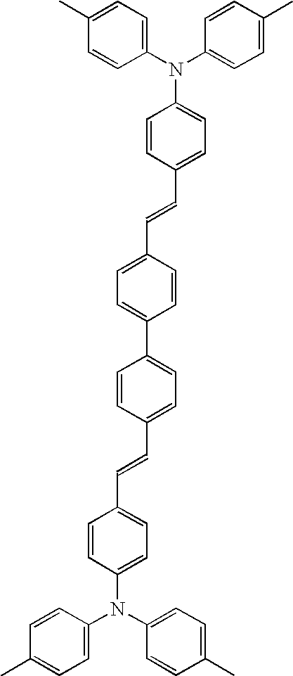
C1(C)=CC=C(N(C2=CC=C(C)C=C2)C2=CC=C(C=CC3=CC=C(C4=CC=C(C=CC5=CC=C(N(C6=CC=C(C)C=C6)C6=CC=C(C)C=C6)C=C5)C=C4)C=C3)C=C2)C=C1
